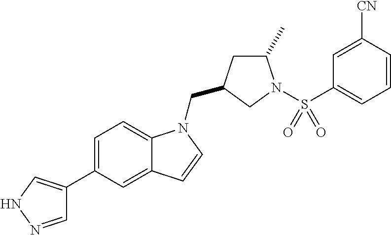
C1=NNC=C1C1=CC=C2C(=C1)C=CN2CC1CC(C)N(S(C2=CC=CC([CN])=C2)(=O)=O)C1
